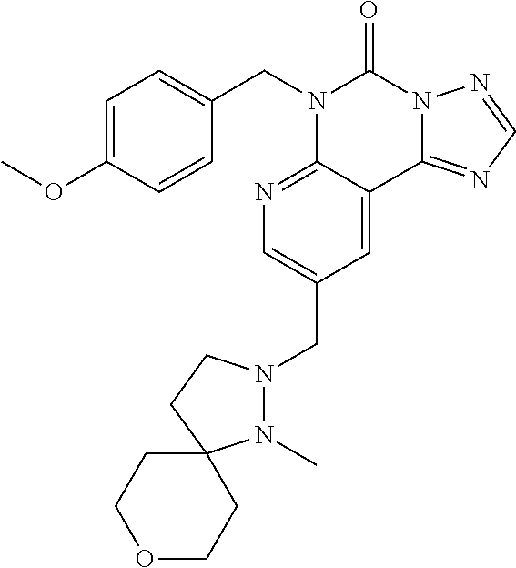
C1=C(OC)C=CC(CN2C3=NC=C(CN4N(C)C5(CC4)CCOCC5)C=C3C3=NC=NN3C2=O)=C1
